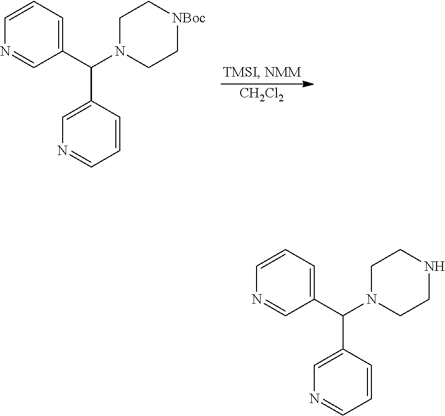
C1=CC(C(C2=CC=CN=C2)N2CCNCC2)=CN=C1.C1=CC(C(C2=CC=CN=C2)N2CC[NBoc]CC2)=CN=C1.[CH2Cl2]
